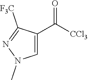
O=C([CCl3])C1=CN(C)N=C1[F3C]
